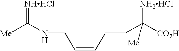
[Me]C(NCC=CCCC([CO2H])([NH2HCl])[Me])=[NHHCl]
